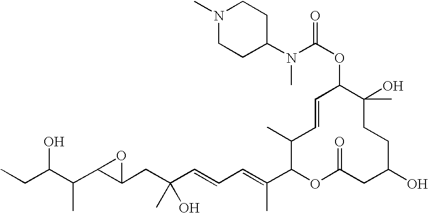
OC(C(C1C(CC(C=CC=C(C2OC(=O)CC(O)CCC(O)(C)C(OC(=O)N(C3CCN(C)CC3)C)C=CC2C)C)(C)O)O1)C)CC
